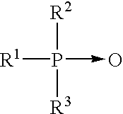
[R1]P([R3])([R2])->O
